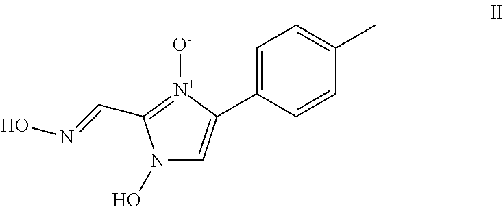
N1(O)C=C(C2=CC=C(C)C=C2)[N+]([O-])=C1C=NO
